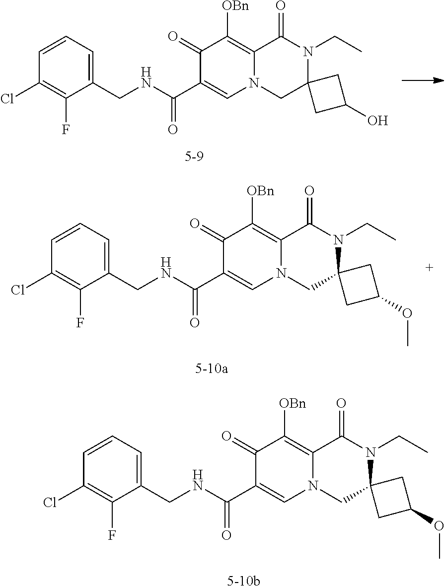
C1=CC(Cl)=C(F)C(CNC(C2=CN3C(=C([OBn])C2=O)C(=O)N(CC)C2(C3)CC(O)C2)=O)=C1.[5-9].C1=CC(Cl)=C(F)C(CNC(C2=CN3C(=C([OBn])C2=O)C(=O)N(CC)C2(C3)CC(OC)C2)=O)=C1.[5-10b].C1=CC(Cl)=C(F)C(CNC(C2=CN3C(=C([OBn])C2=O)C(=O)N(CC)C2(C3)CC(OC)C2)=O)=C1.[5-10a]
